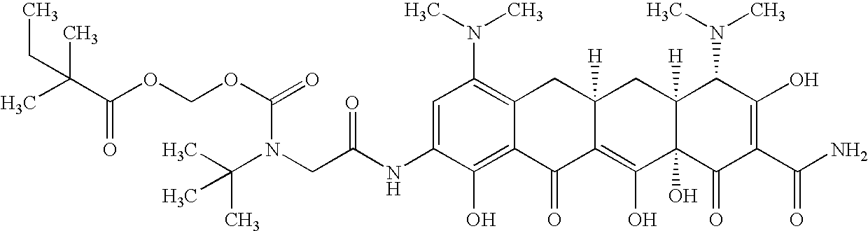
N(CC(NC1=CC(N(C)C)=C2C(=C1O)C(=O)C1=C(O)C3(O)C([H])(CC1([H])C2)C(N(C)C)C(O)=C(C(N)=O)C3=O)=O)(C(C)(C)C)C(OCOC(C(C)(C)CC)=O)=O
